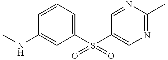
C1(S(C2=CN=C(C)N=C2)(=O)=O)=CC=CC(NC)=C1
